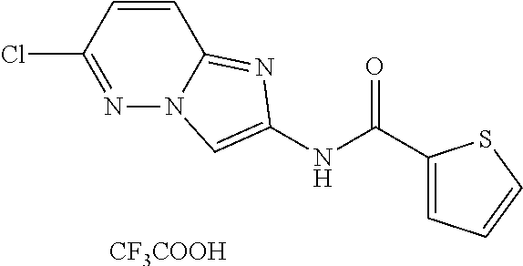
[CF3COOH].C1(Cl)=NN2C(=NC(NC(C3=CC=CS3)=O)=C2)C=C1
